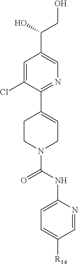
OCC(O)C1=CN=C(C2=CCN(C(=O)NC3=CC=C([R14])C=N3)CC2)C(Cl)=C1
